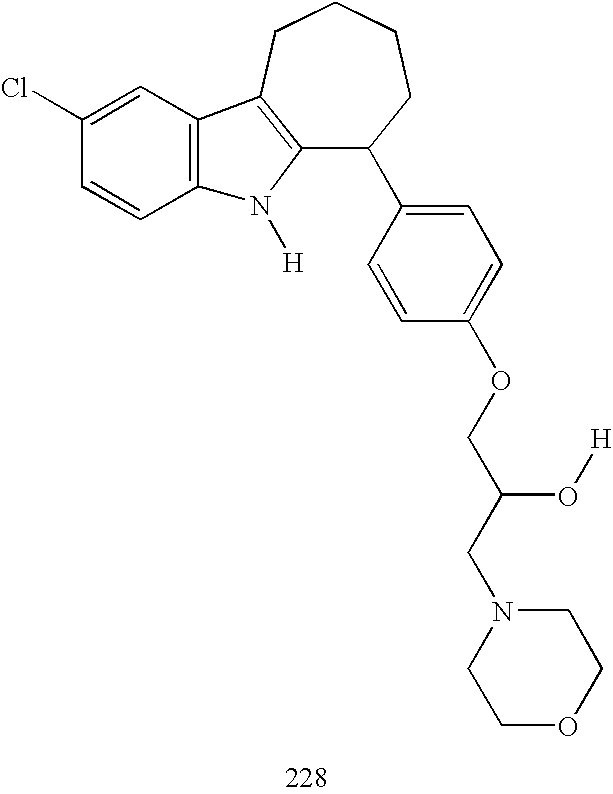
C12=C(CCCCC1C1=CC=C(OCC(CN3CCOCC3)O[H])C=C1)C1=C(N2[H])C=CC(Cl)=C1
